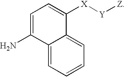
C12=CC=CC=C1C([X][Y][Z])=CC=C2N
